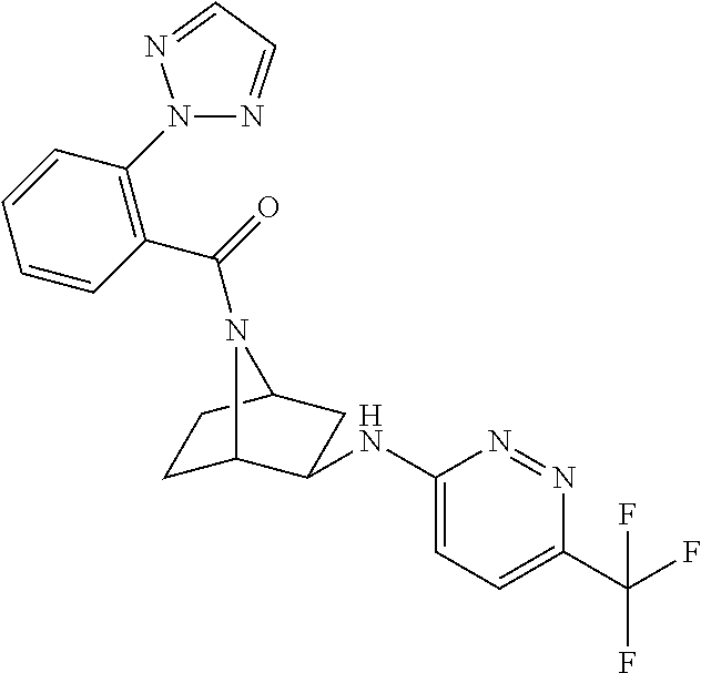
C1C2C(NC3=CC=C(C(F)(F)F)N=N3)CC(C1)N2C(=O)C1=C(N2N=CC=N2)C=CC=C1
